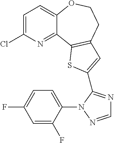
C1(Cl)=CC=C2C(=N1)C1=C(CCO2)C=C(C2=NC=NN2C2=CC=C(F)C=C2F)S1
